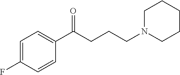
C1=C(F)C=CC(C(CCCN2CCCCC2)=O)=C1
